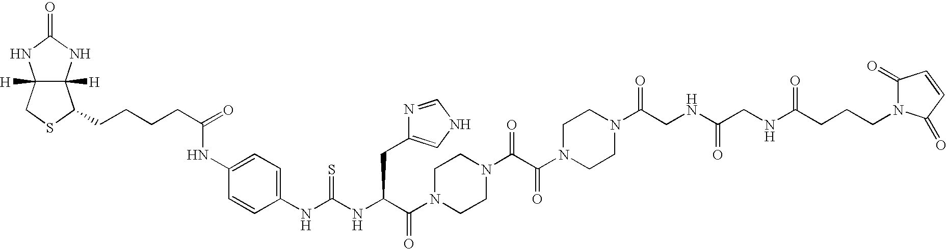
C12([H])C([H])(NC(=O)N1)C(CCCCC(=O)NC1=CC=C(NC(NC(C(N3CCN(C(C(N4CCN(C(CNC(CNC(CCCN5C(=O)C=CC5=O)=O)=O)=O)CC4)=O)=O)CC3)=O)CC3=CNC=N3)=S)C=C1)SC2
